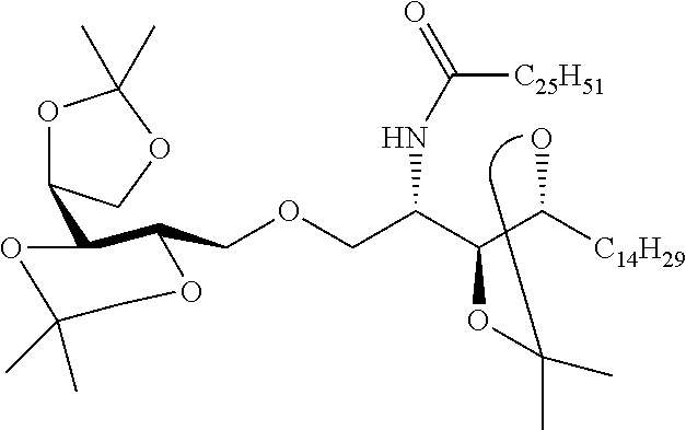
O1C(C)(C)OCC1C1C(COCC(C(C([C14H29])O)OC(C)C)NC([C25H51])=O)OCC(C)(C)O1
